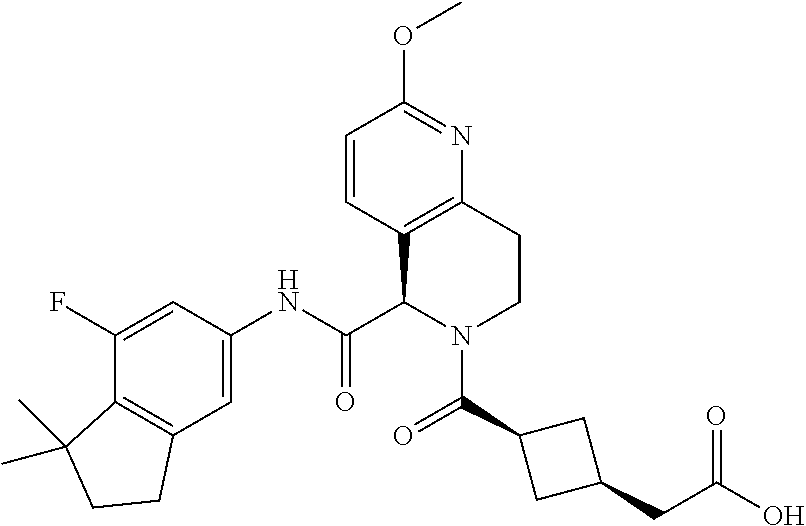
C1(F)=CC(NC(C2N(C(=O)C3CC(CC(O)=O)C3)CCC3=C2C=CC(OC)=N3)=O)=CC2=C1C(C)(C)CC2
